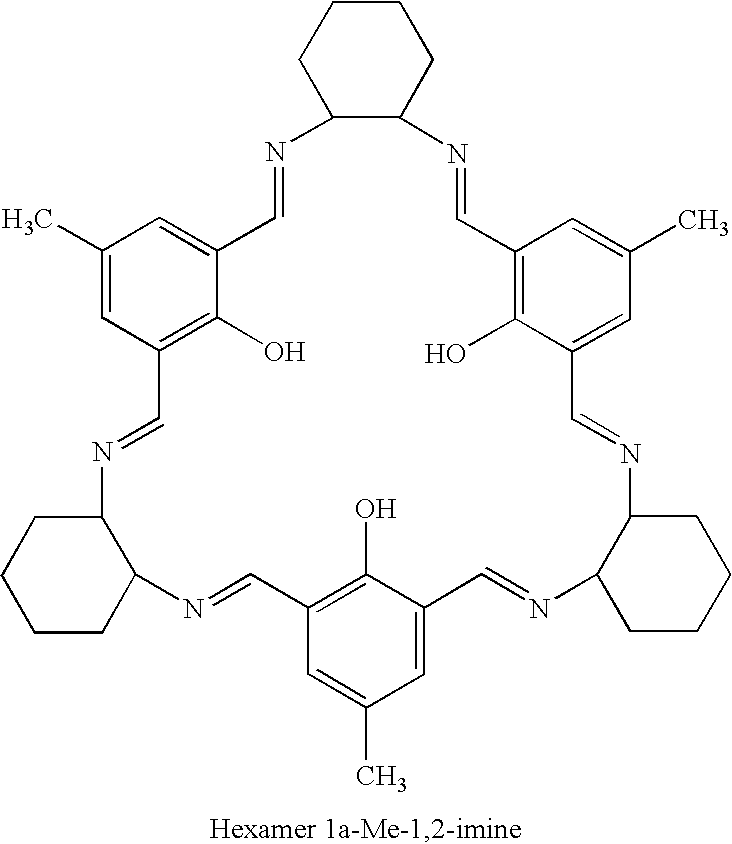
C12CCCCC1N=CC1=CC(C)=CC(=C1O)C=NC1CCCCC1N=CC1=C(O)C(=CC(C)=C1)C=NC1C(N=CC3=CC(C)=CC(=C3O)C=N2)CCCC1
